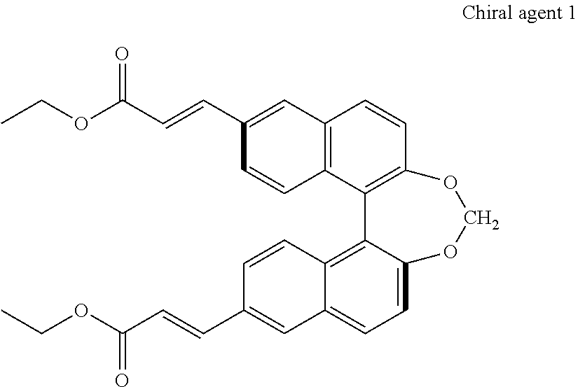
CCOC(C=CC1=CC2=C(C3=C(C=C2)OCOC2=CC=C4C(=C32)C=CC(C=CC(OCC)=O)=C4)C=C1)=O
